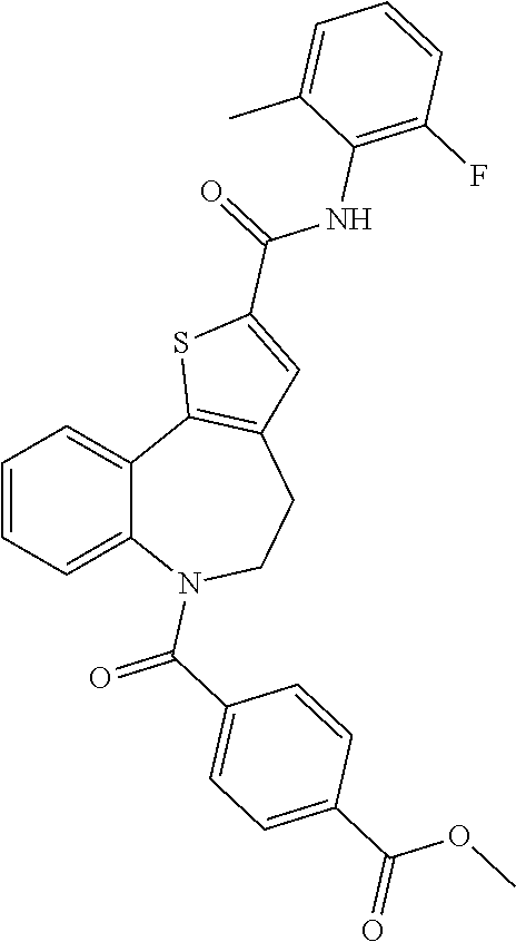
C1=CC=C2C(=C1)C1=C(CCN2C(C2=CC=C(C(OC)=O)C=C2)=O)C=C(C(=O)NC2=C(F)C=CC=C2C)S1
